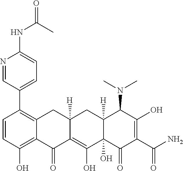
C1=CC(O)=C2C(=C1C1=CC=C(NC(=O)C)N=C1)CC1([H])C(=C(O)C3(O)C([H])(C1)C(N(C)C)C(O)=C(C(N)=O)C3=O)C2=O
